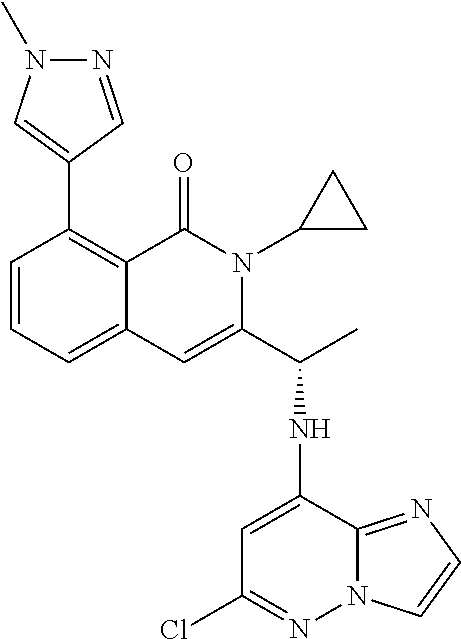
C1=CC=C2C(=C1C1=CN(C)N=C1)C(=O)N(C1CC1)C(C(NC1=CC(Cl)=NN3C1=NC=C3)C)=C2
